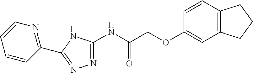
C(OC1=CC2=C(CCC2)C=C1)C(NC1=NN=C(C2=NC=CC=C2)N1)=O
